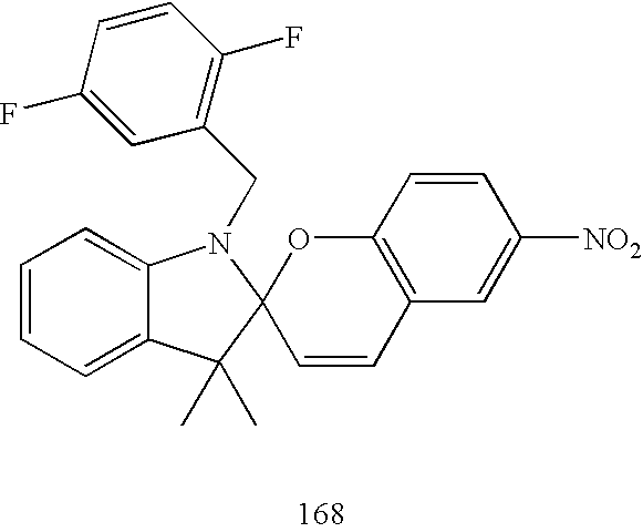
C1=C(F)C=CC(F)=C1CN1C2=CC=CC=C2C(C)(C)C12C=CC1=C(O2)C=CC([NO2])=C1
